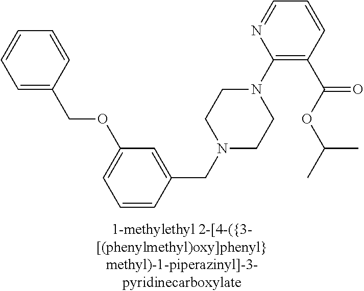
C1=CC(CN2CCN(C3=C(C(OC(C)C)=O)C=CC=N3)CC2)=CC(OCC2=CC=CC=C2)=C1
